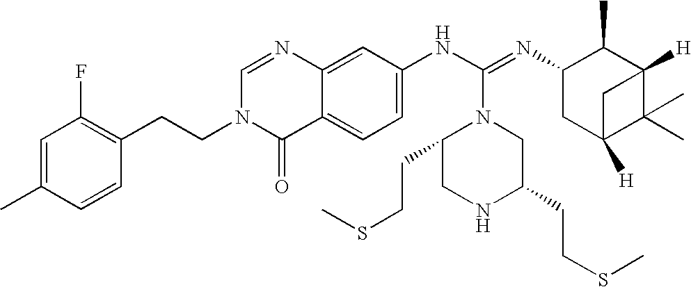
N1(CCC2=C(F)C=C(C)C=C2)C=NC2=CC(NC(=NC3CC4([H])C(C)(C)C([H])(C3C)C4)N3C(CCSC)CNC(CCSC)C3)=CC=C2C1=O
